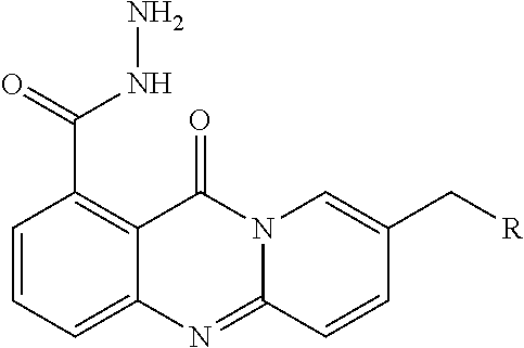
C1=CC(C(=O)NN)=C2C(=C1)N=C1N(C2=O)C=C(C[R])C=C1
